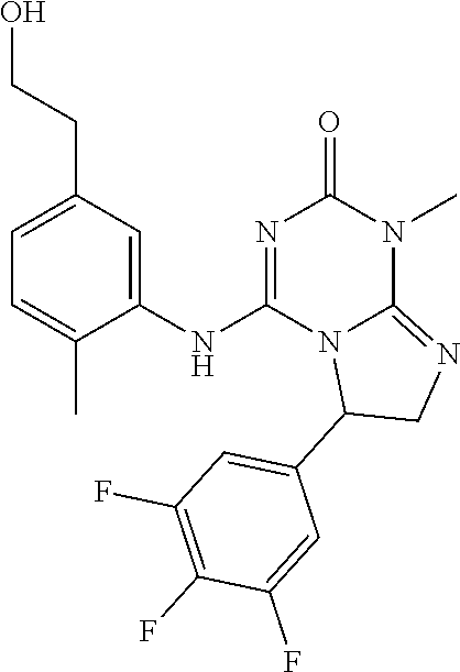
C1=C(CCO)C=C(NC2=NC(=O)N(C)C3=NCC(C4=CC(F)=C(F)C(F)=C4)N23)C(C)=C1
